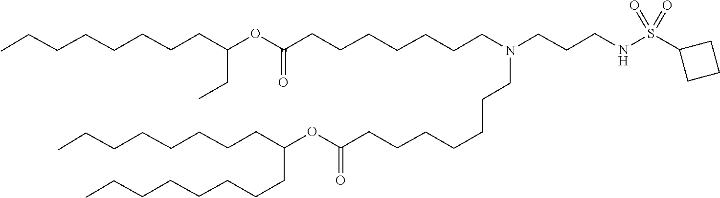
C(CC)(CCCCCCCC)OC(=O)CCCCCCCN(CCCCCCCC(OC(CCCCCCCC)CCCCCCCC)=O)CCCNS(C1CCC1)(=O)=O
